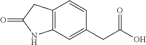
C12=C(C=C(CC(O)=O)C=C1)NC(=O)C2
